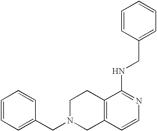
C1=CC=C(CN2CCC3=C(C2)C=CN=C3NCC2=CC=CC=C2)C=C1
